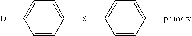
C1=CC(SC2=CC=C([primary])C=C2)=CC=C1[D]
